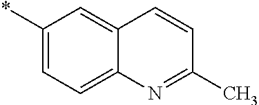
C1(*)=CC=C2C(=C1)C=CC(C)=N2
